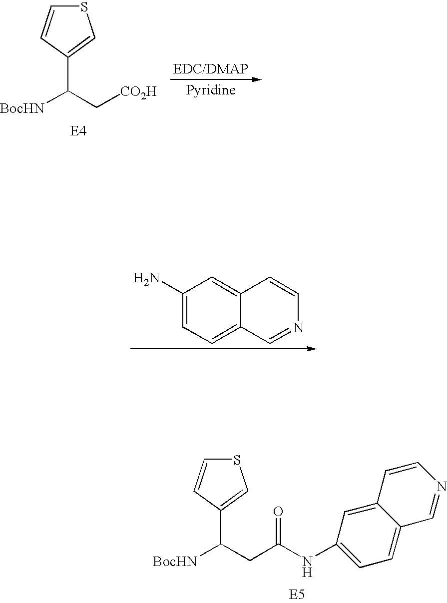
S1C=CC(C([BocHN])C[CO2H])=C1.C1(N)=CC=C2C(=C1)C=CN=C2.S1C=CC(C([BocHN])CC(NC2=CC=C3C(=C2)C=CN=C3)=O)=C1
